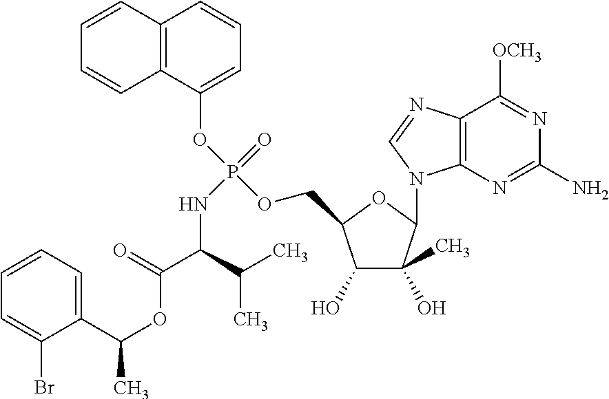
C1(O)C(C)(O)C(N2C3=C(N=C2)C([OCH3])=NC(N)=N3)OC1COP(OC1=CC=CC2=C1C=CC=C2)(=O)NC(C(OC(C1=CC=CC=C1Br)C)=O)C(C)C
